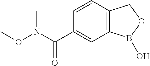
C1=CC2=C(C=C1C(N(OC)C)=O)B(O)OC2
